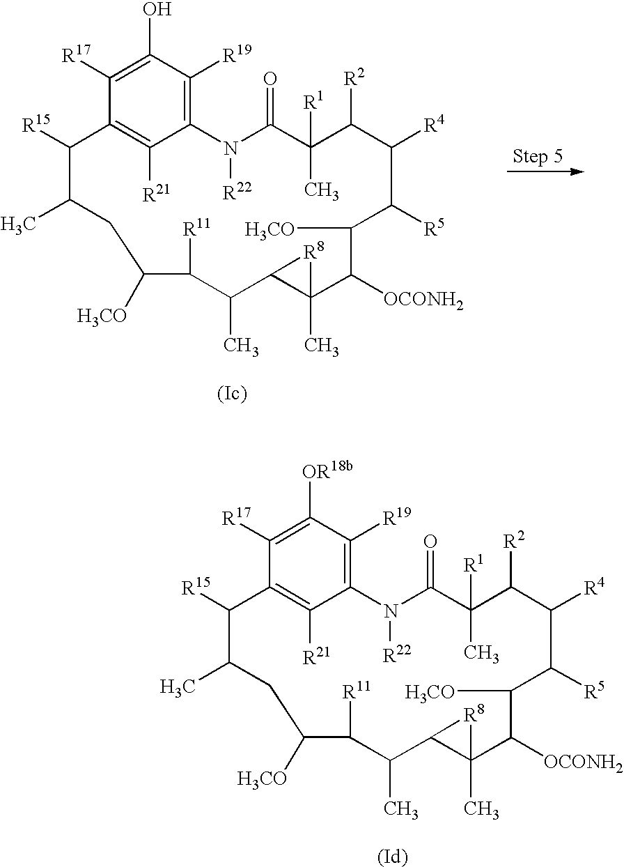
C1([R17])=C([OR18b])C([R19])=C2C([R21])=C1C([R15])C(C)CC([H3CO])C([R11])C(C)C1C(C)(C([OCONH2])C([H3CO])C([R5])C([R4])C([R2])C(C)([R1])C(=O)N2[R22])[R8]1.C1([R17])=C(O)C([R19])=C2C([R21])=C1C([R15])C(C)CC([H3CO])C([R11])C(C)C1C(C)(C([OCONH2])C([H3CO])C([R5])C([R4])C([R2])C(C)([R1])C(=O)N2[R22])[R8]1
